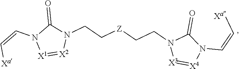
C(=CN1C(=O)N(CC[Z]CCN2C(=O)N(C=C[Xa])[X4]=[X3]2)[X2]=[X1]1)[Xa]
